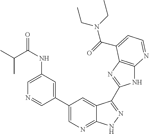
C1(C2=CN=C3C(=C2)C(C2=NC4=C(N2)N=CC=C4C(N(CC)CC)=O)=NN3)=CC(NC(=O)C(C)C)=CN=C1
